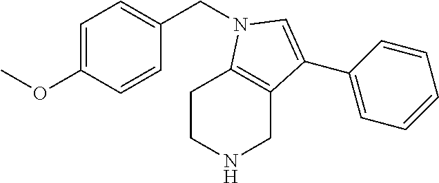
C1=C(OC)C=CC(CN2C3=C(CNCC3)C(C3=CC=CC=C3)=C2)=C1
